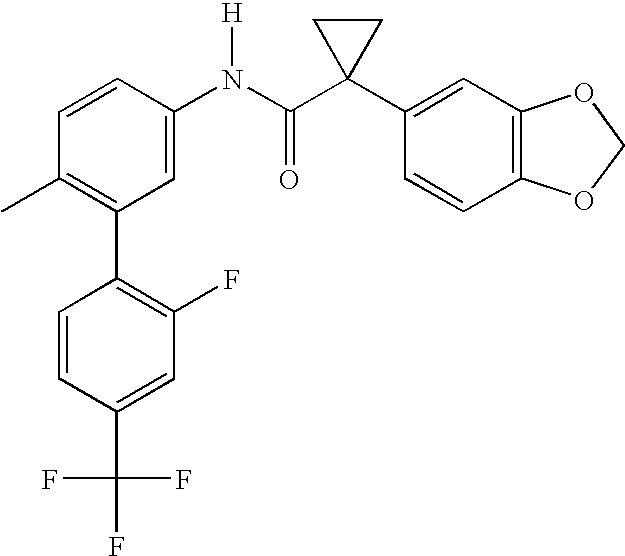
C1=CC(N(C(C2(C3=CC4=C(C=C3)OCO4)CC2)=O)[H])=CC(C2=C(F)C=C(C(F)(F)F)C=C2)=C1C
